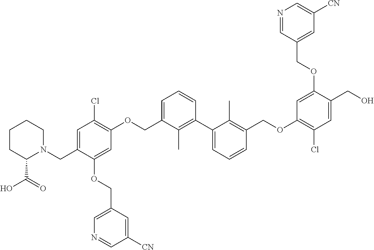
C1=C(COC2=C(Cl)C=C(CN3CCCCC3C(O)=O)C(OCC3=CN=CC([CN])=C3)=C2)C(C)=C(C2=CC=CC(COC3=C(Cl)C=C(CO)C(OCC4=CC([CN])=CN=C4)=C3)=C2C)C=C1
